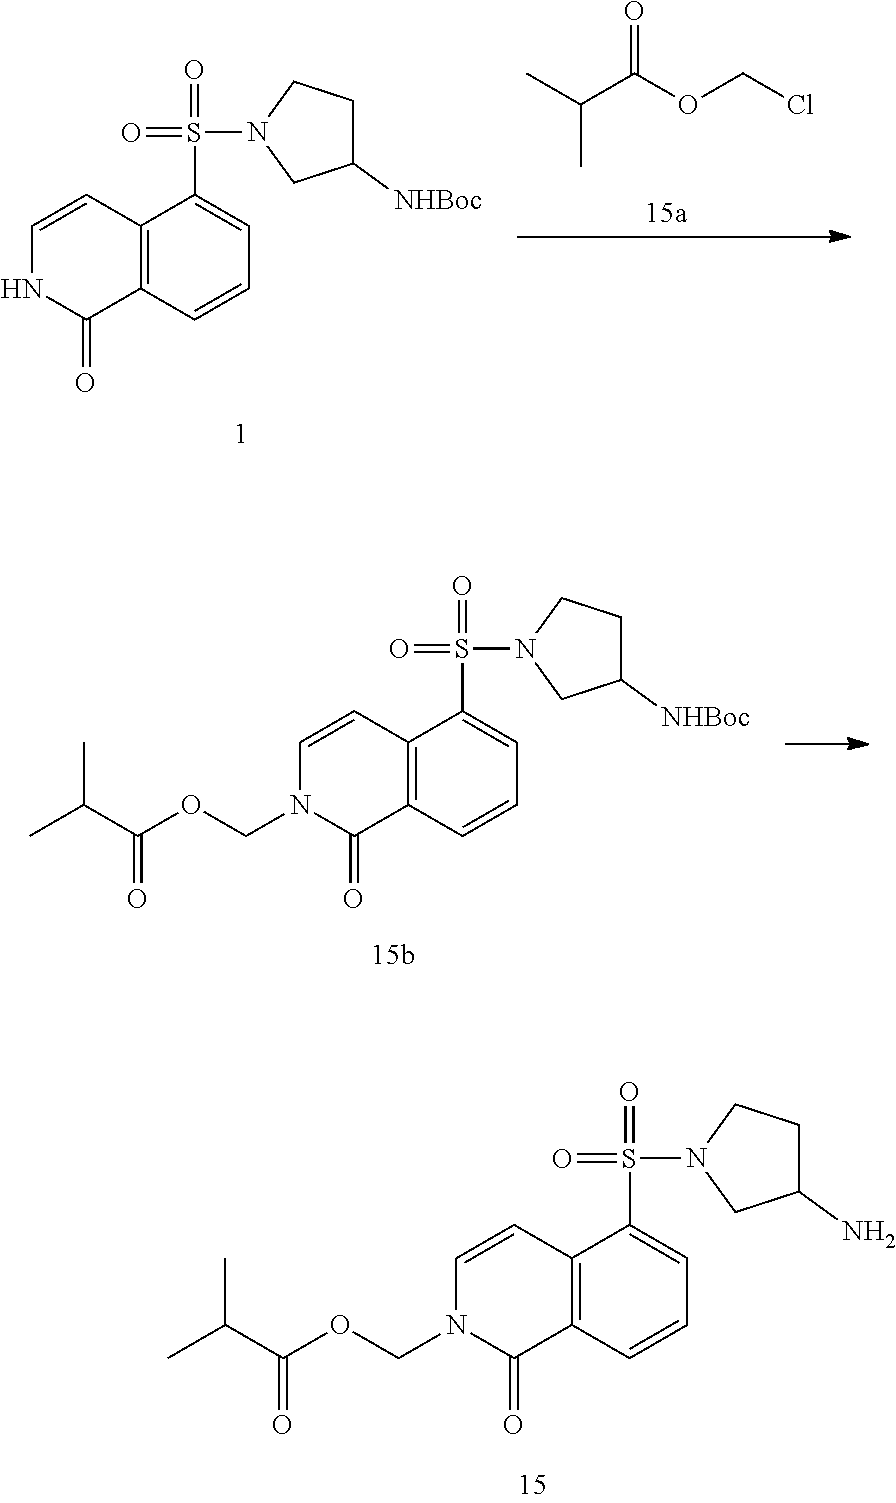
C12=C(C=CC=C1S(N1CC([NHBoc])CC1)(=O)=O)C(=O)NC=C2.O=C(OCCl)C(C)C.C12=C(C=CC=C1S(N1CC([NHBoc])CC1)(=O)=O)C(=O)N(COC(C(C)C)=O)C=C2.C12=C(C=CC=C1S(N1CC(N)CC1)(=O)=O)C(=O)N(COC(C(C)C)=O)C=C2
